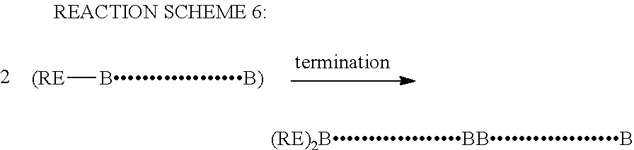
[(RE][BB)].[(RE)2BBBB]
